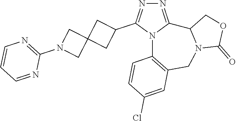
N1=C2N(C(C3CC4(C3)CN(C3=NC=CC=N3)C4)=N1)C1=C(CN3C2COC3=O)C=C(Cl)C=C1
